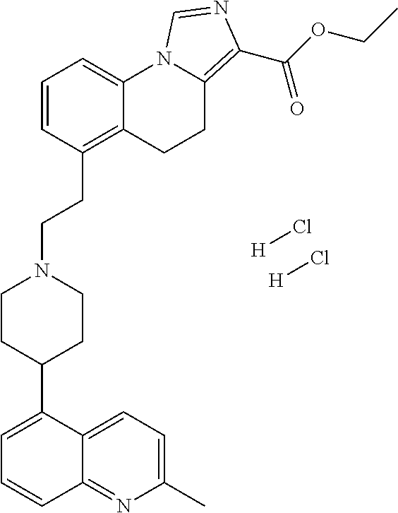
C1=CC(CCN2CCC(C3=CC=CC4=NC(C)=CC=C43)CC2)=C2C(=C1)N1C(=C(C(OCC)=O)N=C1)CC2.[H]Cl.[H]Cl
